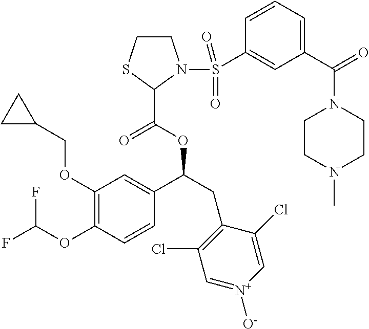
C1(OCC2CC2)=C(OC(F)F)C=CC(C(CC2=C(Cl)C=[N+]([O-])C=C2Cl)OC(=O)C2N(S(=O)(C3=CC(C(=O)N4CCN(C)CC4)=CC=C3)=O)CCS2)=C1
